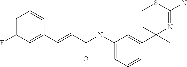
C1=C(NC(C=CC2=CC(F)=CC=C2)=O)C=C(C2(C)N=C(N)SCC2)C=C1
